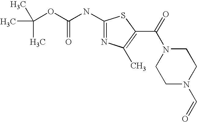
N1(C(=O)C2=C(C)N=C(NC(OC(C)(C)C)=O)S2)CCN(C=O)CC1
